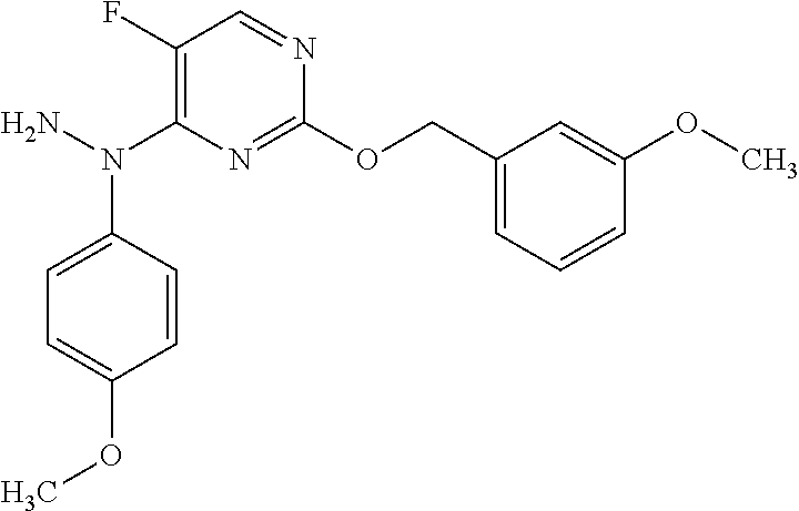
C1(F)=C(N(C2=CC=C(OC)C=C2)N)N=C(OCC2=CC=CC(OC)=C2)N=C1
